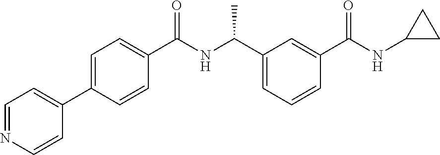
C1(C2=CC=NC=C2)=CC=C(C(NC(C2=CC=CC(C(NC3CC3)=O)=C2)C)=O)C=C1
